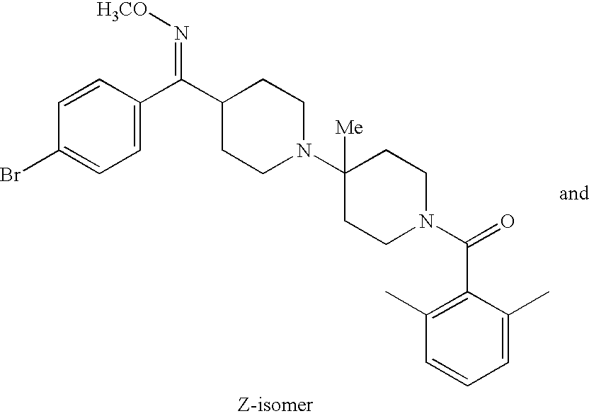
C1=CC(Br)=CC=C1C(C1CCN(C2([Me])CCN(C(=O)C3=C(C)C=CC=C3C)CC2)CC1)=N[H3CO]
